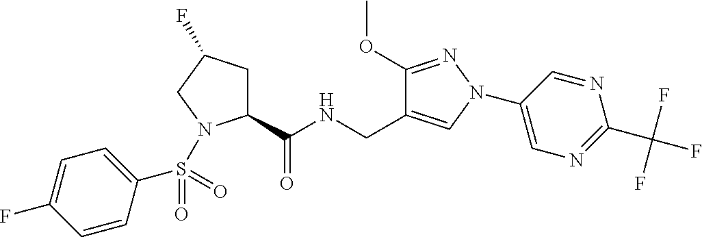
C1C(F)CN(S(=O)(=O)C2=CC=C(F)C=C2)C1C(NCC1=CN(C2=CN=C(C(F)(F)F)N=C2)N=C1OC)=O
